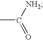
CC([NH2])=O
